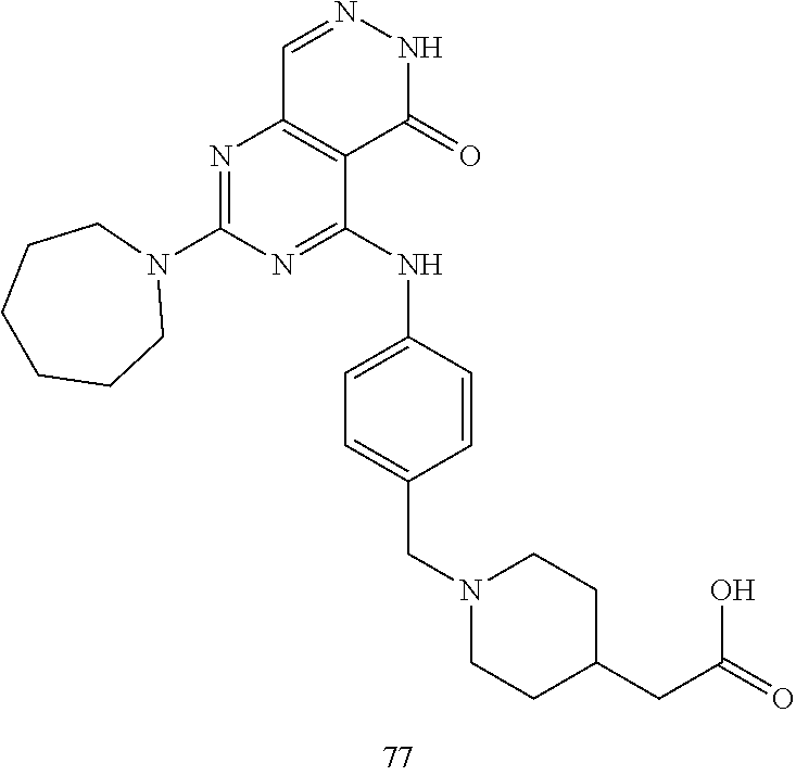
C1=NNC(=O)C2=C1N=C(N1CCCCCC1)N=C2NC1=CC=C(CN2CCC(CC(=O)O)CC2)C=C1
